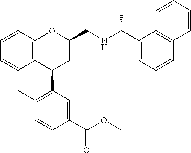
C12=C(C(C3=C(C)C=CC(C(OC)=O)=C3)CC(CNC(C)C3=CC=CC4=C3C=CC=C4)O1)C=CC=C2
